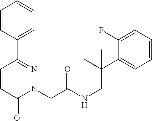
C1=CC(C2=NN(CC(NCC(C3=CC=CC=C3F)(C)C)=O)C(=O)C=C2)=CC=C1
